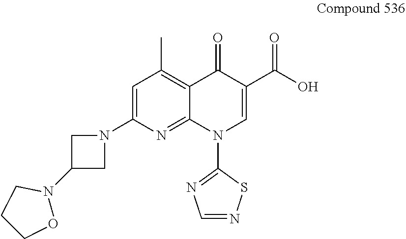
C1=C(N2CC(N3CCCO3)C2)N=C2C(=C1C)C(=O)C(C(O)=O)=CN2C1=NC=NS1
